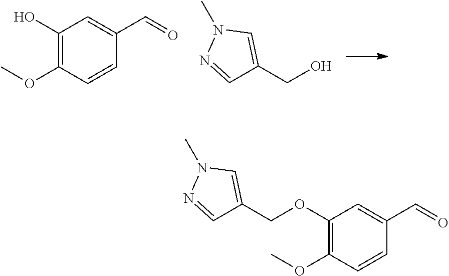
C1(O)=C(OC)C=CC(C=O)=C1.C1=NN(C)C=C1CO.C1(OCC2=CN(C)N=C2)=C(OC)C=CC(C=O)=C1
